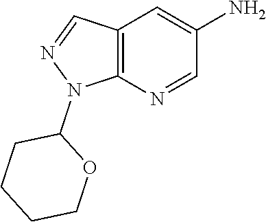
N1(C2CCCCO2)N=CC2=C1N=CC(N)=C2
